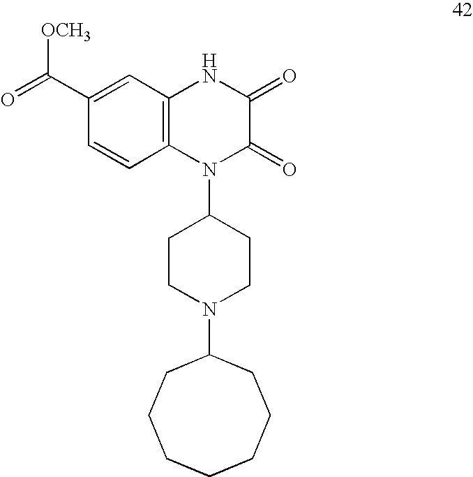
C1(C(=O)[OCH3])=CC2=C(C=C1)N(C1CCN(C3CCCCCCC3)CC1)C(=O)C(=O)N2
